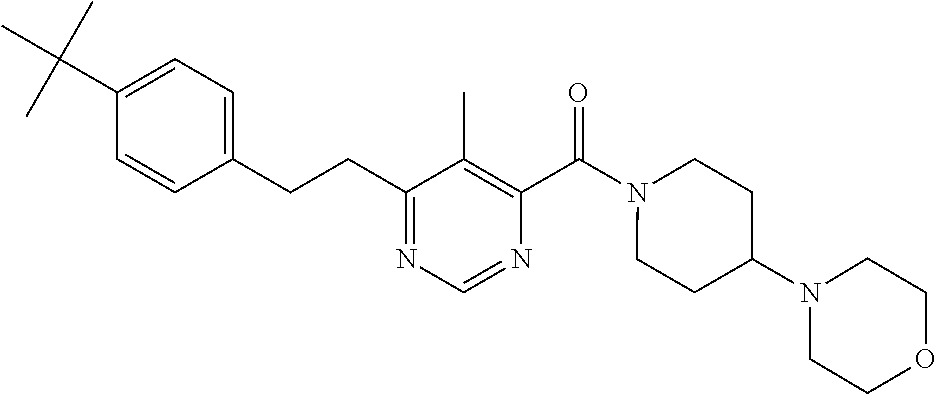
C1=CC(CCC2=NC=NC(C(=O)N3CCC(N4CCOCC4)CC3)=C2C)=CC=C1C(C)(C)C
